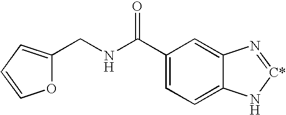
C1(C(=O)NCC2=CC=CO2)=CC=C2C(=C1)N=[C*]N2
